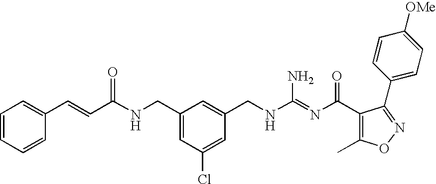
C(NCC1=CC(Cl)=CC(CNC(=NC(=O)C2=C(C)ON=C2C2=CC=C([OMe])C=C2)N)=C1)(C=CC1=CC=CC=C1)=O
